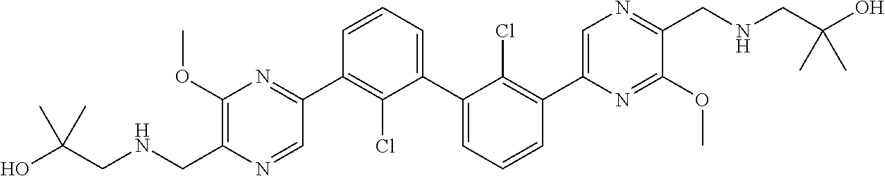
C1(OC)=C(CNCC(O)(C)C)N=CC(C2=C(Cl)C(C3=CC=CC(C4=CN=C(CNCC(O)(C)C)C(OC)=N4)=C3Cl)=CC=C2)=N1
